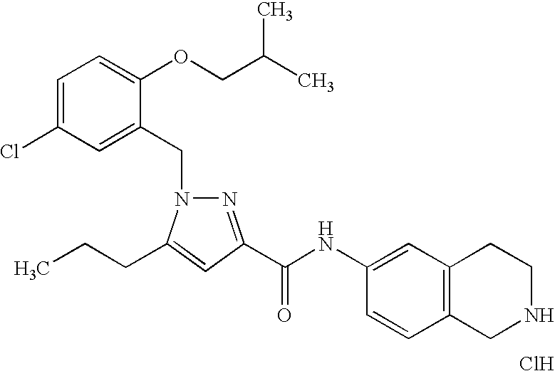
C1=C(Cl)C=C(CN2N=C(C(NC3=CC4=C(C=C3)CNCC4)=O)C=C2CCC)C(OCC(C)C)=C1.Cl
